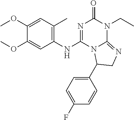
C1(OC)=CC(C)=C(NC2=NC(=O)N(CC)C3=NCC(C4=CC=C(F)C=C4)N23)C=C1OC
